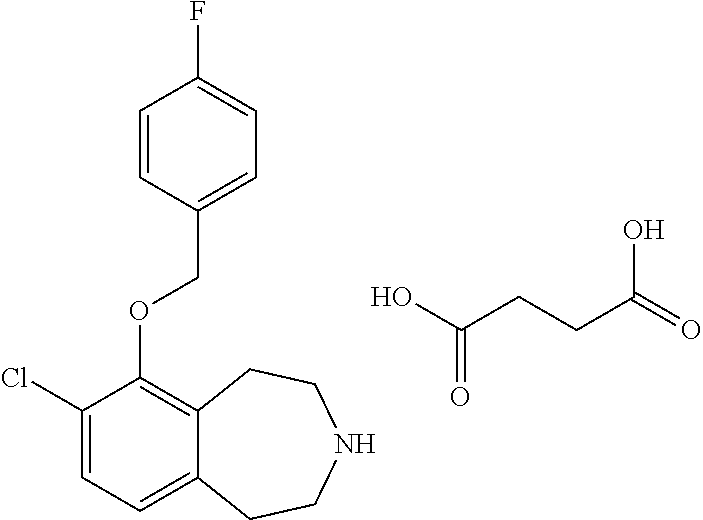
C1(Cl)=CC=C2C(=C1OCC1=CC=C(F)C=C1)CCNCC2.OC(CCC(=O)O)=O
